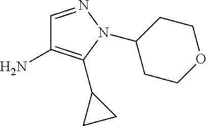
C1=NN(C2CCOCC2)C(C2CC2)=C1N
